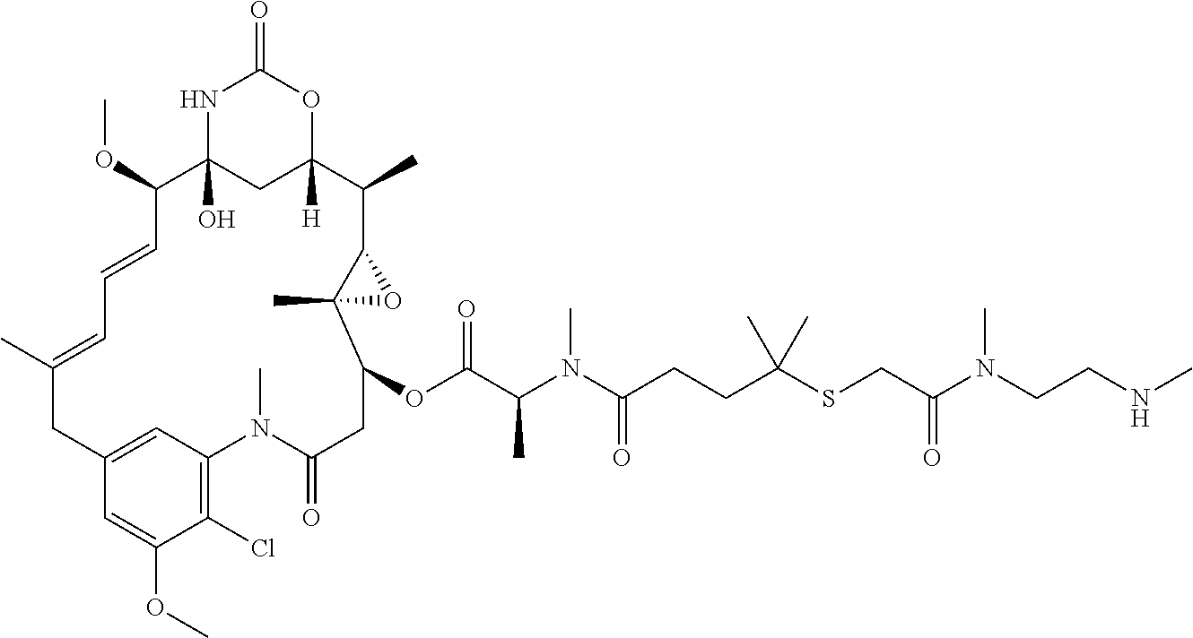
N1C2(O)CC([H])(OC1=O)C(C)C1C(C)(C(OC(C(N(C(CCC(SCC(N(CCNC)C)=O)(C)C)=O)C)C)=O)CC(=O)N(C)C3=C(Cl)C(OC)=CC(=C3)CC(C)=CC=CC2OC)O1
